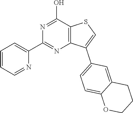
C1=CC=NC(C2=NC3=C(C(O)=N2)SC=C3C2=CC=C3C(=C2)CCCO3)=C1
